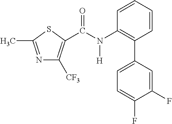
N1=C(C)SC(C(N(C2=C(C3=CC=C(F)C(F)=C3)C=CC=C2)[H])=O)=C1[CF3]
